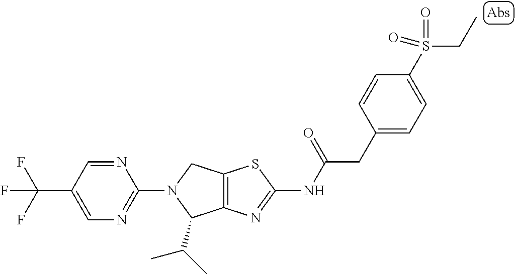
C12=C(N=C(NC(CC3=CC=C(S(CC)(=O)=O)C=C3)=O)S1)C(C(C)C)N(C1=NC=C(C(F)(F)F)C=N1)C2
